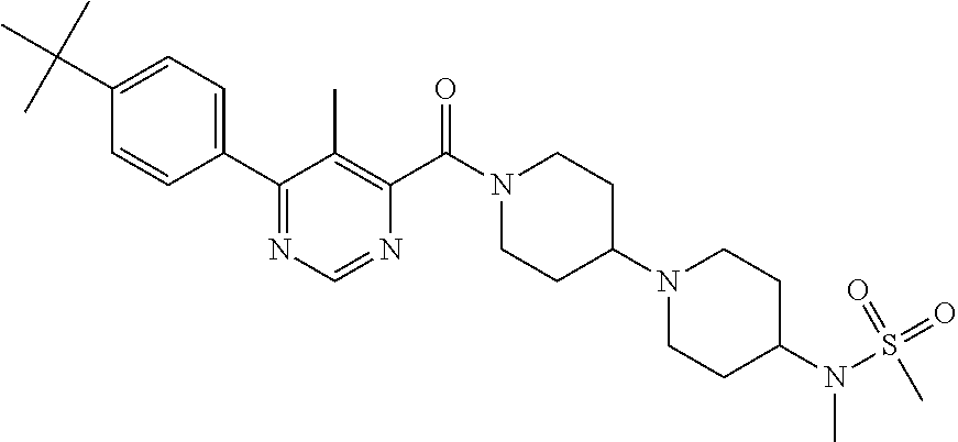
C1(C(C)(C)C)=CC=C(C2=NC=NC(C(N3CCC(N4CCC(N(S(C)(=O)=O)C)CC4)CC3)=O)=C2C)C=C1
